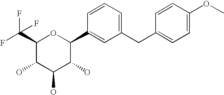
C1(C(F)(F)F)C(O)C(O)C(O)C(C2=CC(CC3=CC=C(OC)C=C3)=CC=C2)O1
